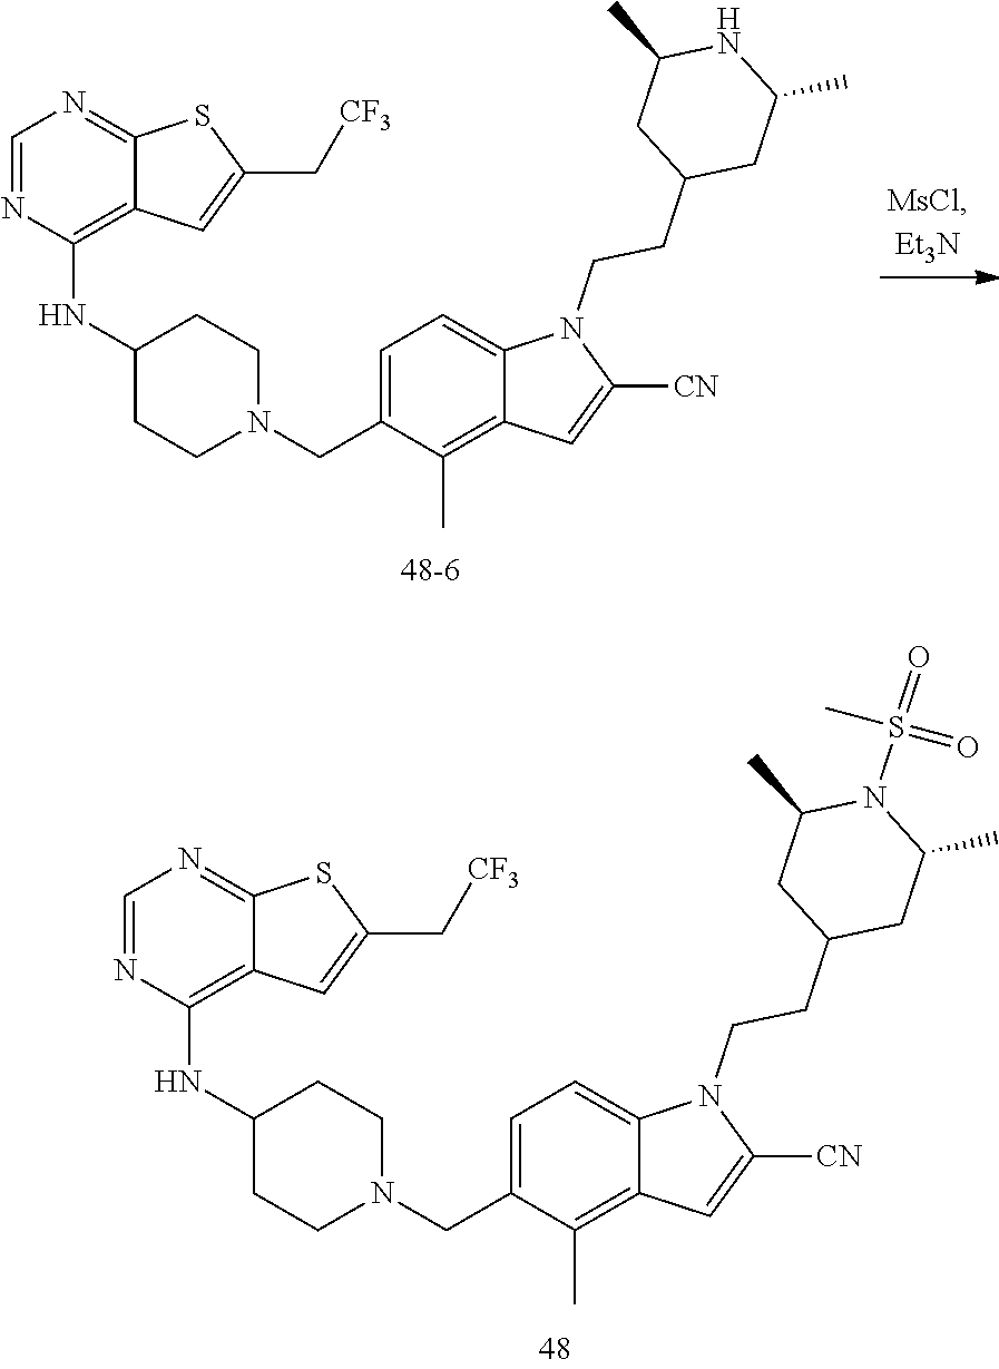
C1=C(CN2CCC(NC3=C4C(=NC=N3)SC(C[CF3])=C4)CC2)C(C)=C2C(=C1)N(CCC1CC(C)NC(C)C1)C([CN])=C2.C1=C(CN2CCC(NC3=C4C(=NC=N3)SC(C[CF3])=C4)CC2)C(C)=C2C(=C1)N(CCC1CC(C)N(S(C)(=O)=O)C(C)C1)C([CN])=C2
